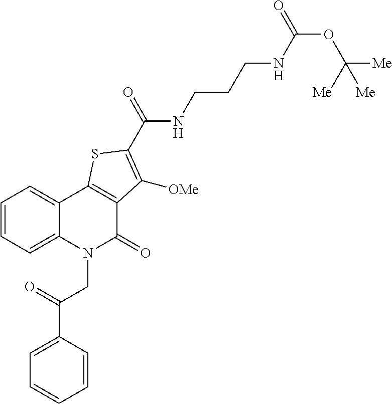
C1=CC=C2C(=C1)C1=C(C(=O)N2CC(C2=CC=CC=C2)=O)C([OMe])=C(C(=O)NCCCNC(OC([Me])([Me])[Me])=O)S1
